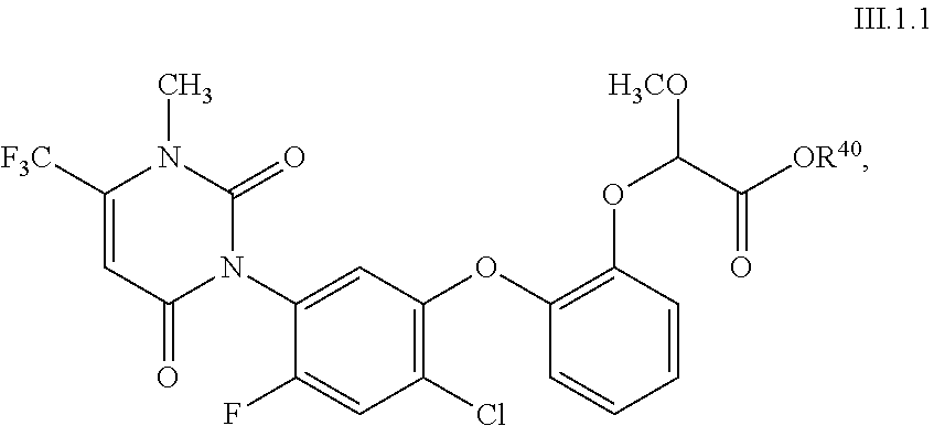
C1([F3C])=CC(=O)N(C2=CC(OC3=C(OC([H3CO])C([OR40])=O)C=CC=C3)=C(Cl)C=C2F)C(=O)N1C
